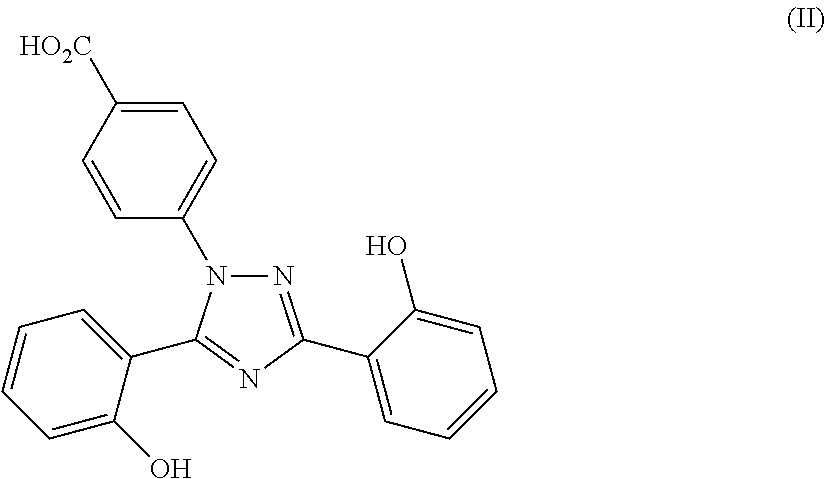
N1=C(C2=CC=CC=C2O)N=C(C2=CC=CC=C2O)N1C1=CC=C([HO2C])C=C1
